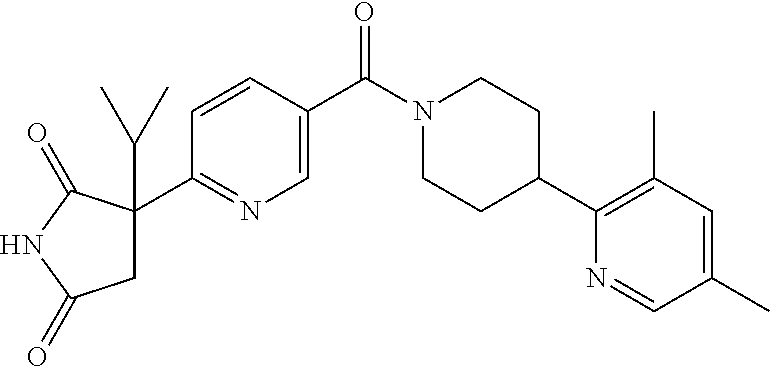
C1C(C2=NC=C(C(N3CCC(C4=C(C)C=C(C)C=N4)CC3)=O)C=C2)(C(C)C)C(=O)NC1=O
